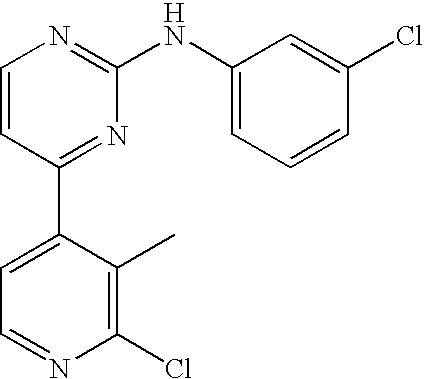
C1=CC(C2=CC=NC(Cl)=C2C)=NC(NC2=CC=CC(Cl)=C2)=N1
